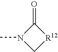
[R12]1C(=O)N(C)C1
